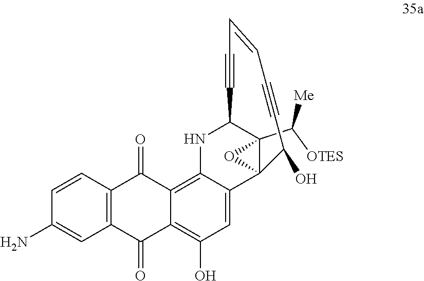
C12(C([OTES])[Me])C3(C4=CC(O)=C5C(=O)C6=C(C(=O)C5=C4NC1C#CC=CC#CC3O)C=CC(N)=C6)O2
